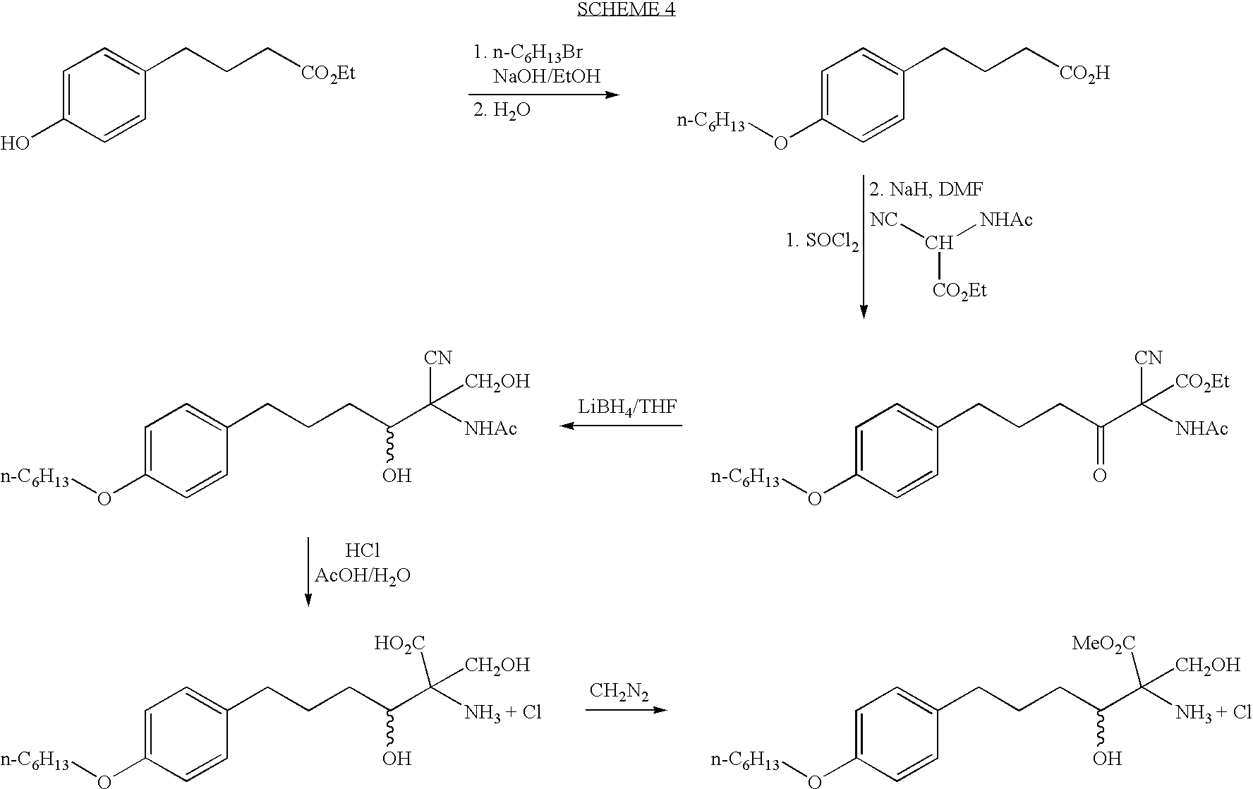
[CO2Et]C([NHAc])[NC].O(C1=CC=C(CCC[CO2H])C=C1)[n-C6H13].OC1=CC=C(CCC[CO2Et])C=C1.O(C1=CC=C(CCCC(C([NHAc])([CN])[CH2OH])O)C=C1)[n-C6H13].O(C1=CC=C(CCCC(C([NHAc])([CN])[CO2Et])=O)C=C1)[n-C6H13].[CH2N2].O(C1=CC=C(CCCC(C([NH3 + Cl])([HO2C])[CH2OH])O)C=C1)[n-C6H13].O(C1=CC=C(CCCC(C([NH3 + Cl])([MeO2C])[CH2OH])O)C=C1)[n-C6H13]
